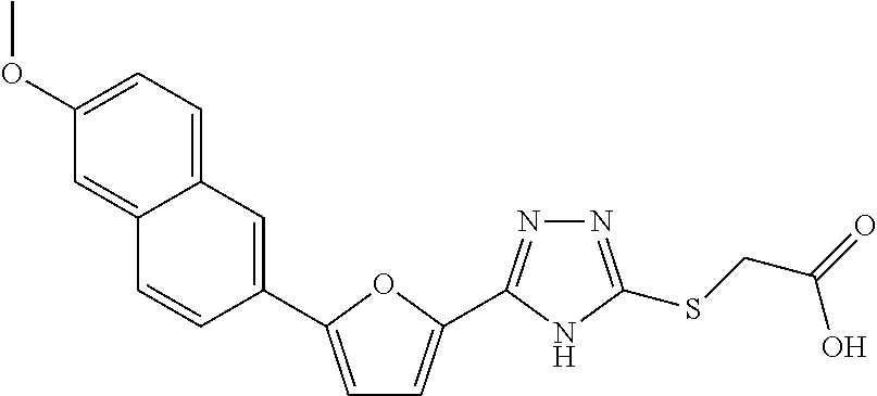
C1=C(C2=CC3=CC=C(OC)C=C3C=C2)OC(C2=NN=C(SCC(=O)O)N2)=C1
